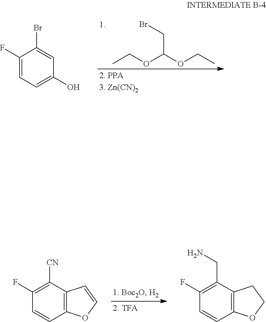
CCOC(OCC)CBr.C1(O)=CC=C(F)C(Br)=C1.C12=C(C([CN])=C(F)C=C1)C=CO2.C12=C(C(CN)=C(F)C=C1)CCO2
